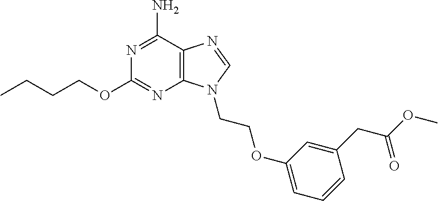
CCCCOC1=NC2=C(C(N)=N1)N=CN2CCOC1=CC=CC(CC(OC)=O)=C1
